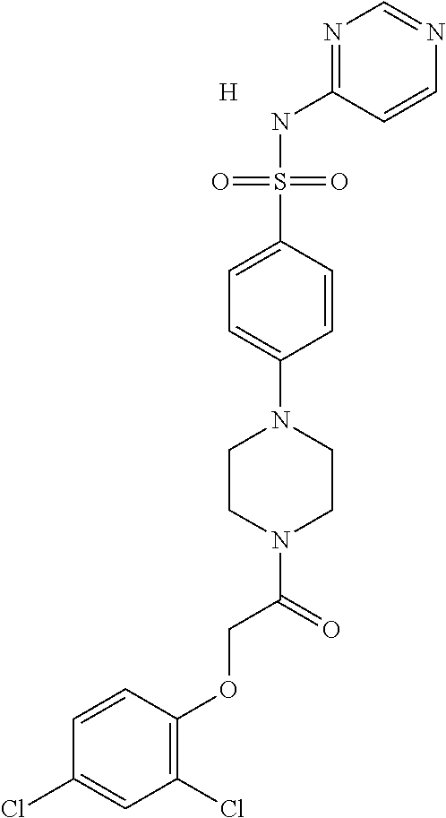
C1(Cl)=C(OCC(N2CCN(C3=CC=C(S(NC4=NC=NC=C4)(=O)=O)C=C3)CC2)=O)C=CC(Cl)=C1.[H]
